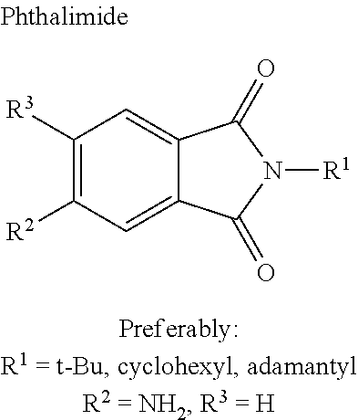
C1([R3])=C([R2])C=C2C(=C1)C(=O)N([R1])C2=O
